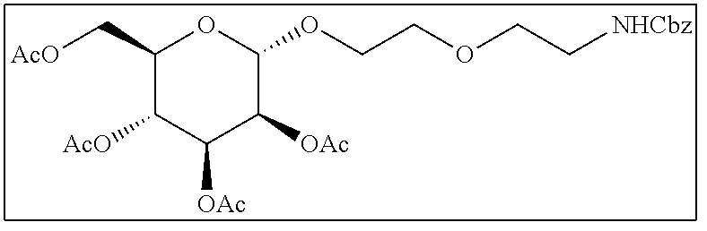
C1(C[AcO])C([AcO])C([OAc])C([OAc])C(OCCOCC[NHCbz])O1
